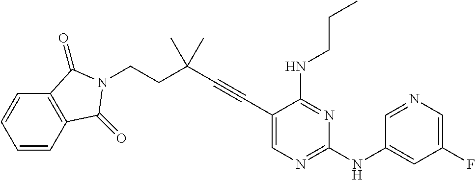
C(#CC1=CN=C(NC2=CC(F)=CN=C2)N=C1NCCC)C(CCN1C(=O)C2=C(C=CC=C2)C1=O)(C)C
